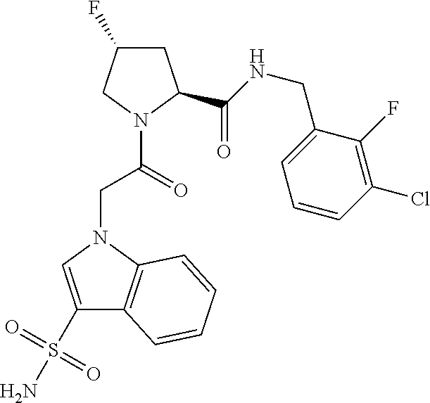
C1C(F)CN(C(CN2C3=C(C(S(N)(=O)=O)=C2)C=CC=C3)=O)C1C(NCC1=CC=CC(Cl)=C1F)=O
